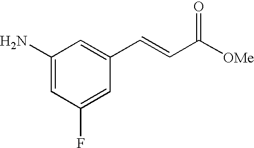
C1(N)=CC(F)=CC(C=CC([OMe])=O)=C1
